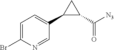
C1=C(Br)N=CC(C2C(C([N3])=O)C2)=C1
